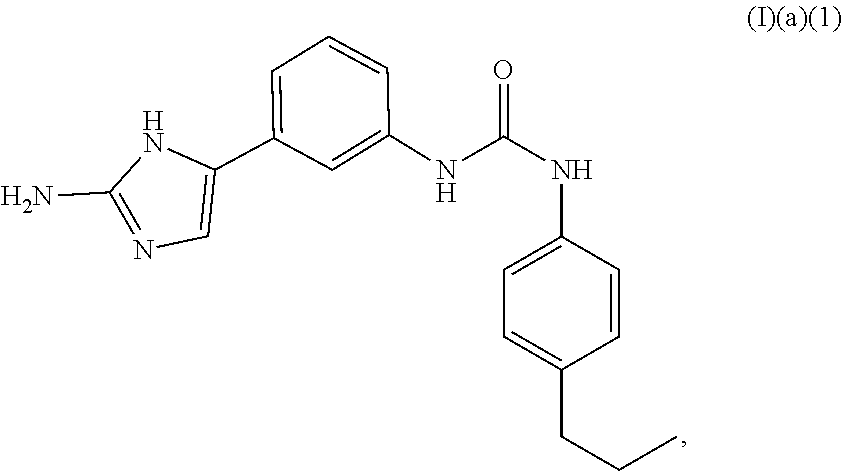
C1=C(C2=CN=C(N)N2)C=C(NC(=O)NC2=CC=C(CCC)C=C2)C=C1
